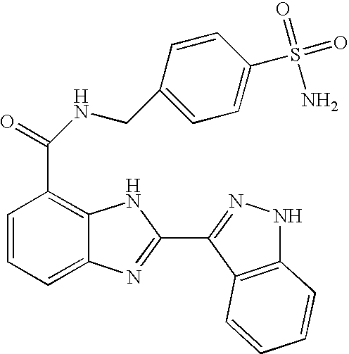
C1=CC=C2C(=C1C(=O)NCC1=CC=C(S(=O)(=O)N)C=C1)NC(C1=NNC3=C1C=CC=C3)=N2
